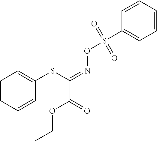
C1=CC=CC(SC(=NOS(C2=CC=CC=C2)(=O)=O)C(OCC)=O)=C1
